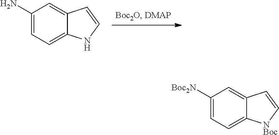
C1(N)=CC=C2C(=C1)C=CN2.C1([Boc2N])=CC=C2C(=C1)C=C[NBoc]2
